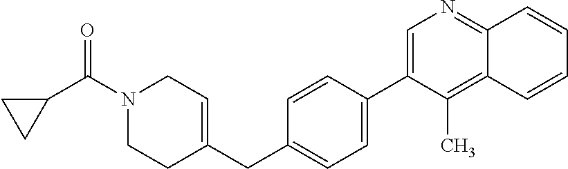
C1=C(C2=CC=C(CC3=CCN(C(C4CC4)=O)CC3)C=C2)C(C)=C2C(=N1)C=CC=C2
